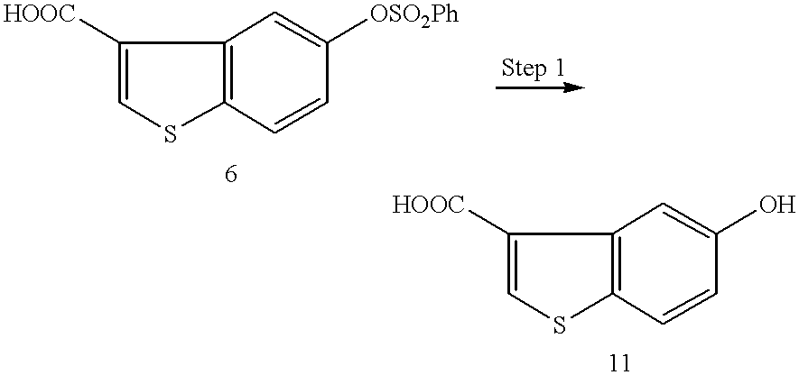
C1([HOOC])=CSC2=C1C=C([OSO2Ph])C=C2.C1([HOOC])=CSC2=C1C=C(O)C=C2
